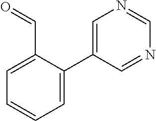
C1=C(C2=CN=CN=C2)C(C=O)=CC=C1
